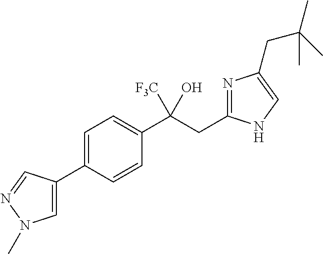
C1=C(C2=CN(C)N=C2)C=CC(C(CC2=NC(CC(C)(C)C)=CN2)(O)[F3C])=C1
